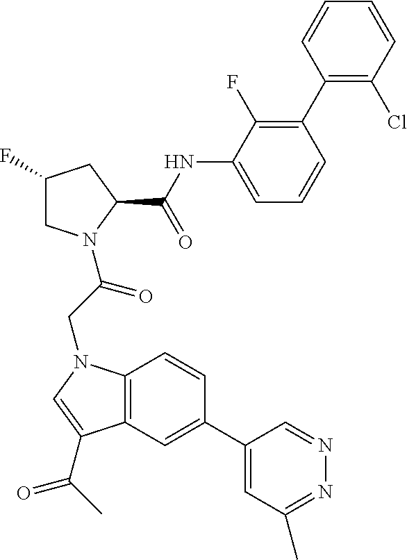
C1(F)CN(C(CN2C3=C(C=C(C4=CC(C)=NN=C4)C=C3)C(C(C)=O)=C2)=O)C(C(NC2=CC=CC(C3=C(Cl)C=CC=C3)=C2F)=O)C1
